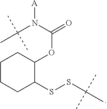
C1CCC(SSC(C)(C)C)C(OC(=O)N(C(C)(C)C)[A])C1
